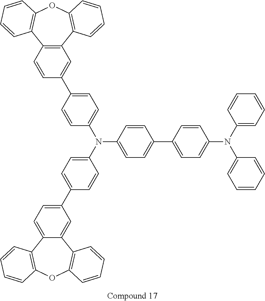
C12=CC=C(C3=CC=C(N(C4=CC=C(C5=CC=C(N(C6=CC=CC=C6)C6=CC=CC=C6)C=C5)C=C4)C4=CC=C(C5=CC6=C(C=C5)C5=C(OC7=C6C=CC=C7)C=CC=C5)C=C4)C=C3)C=C1C1=C(OC3=C2C=CC=C3)C=CC=C1
